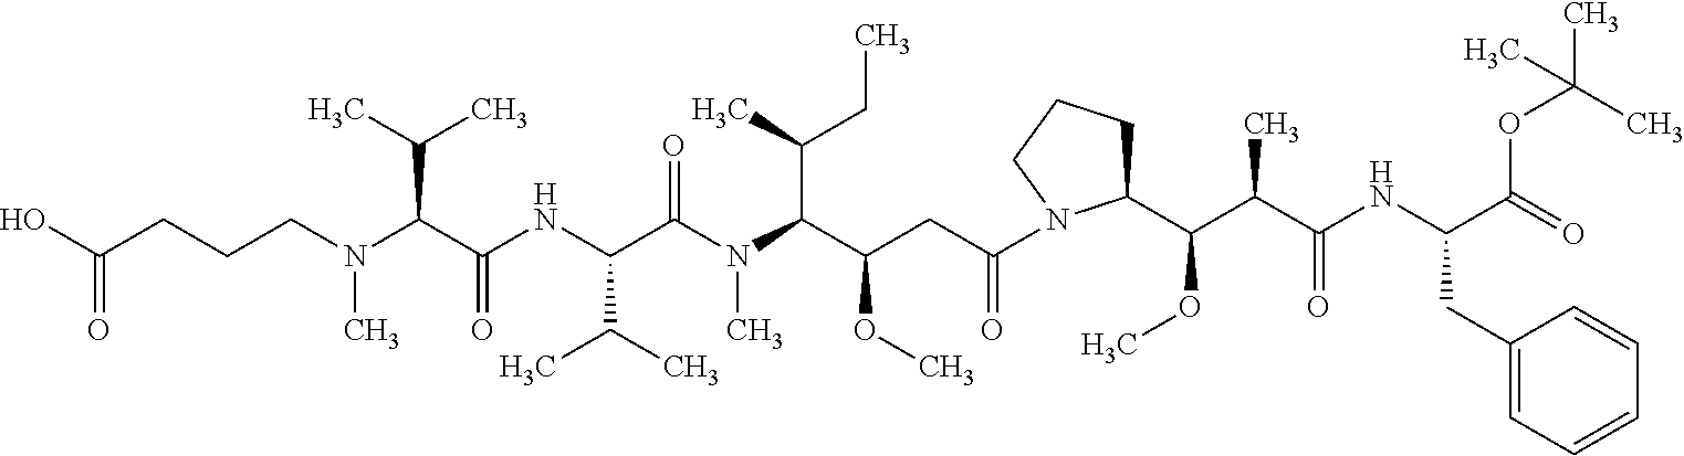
N(C(C(NC(C(C)C)C(N(C)C(C(C)CC)C(CC(=O)N1C(C(C(C(=O)NC(C(=O)OC(C)(C)C)CC2=CC=CC=C2)C)OC)CCC1)OC)=O)=O)C(C)C)(C)CCCC(O)=O
